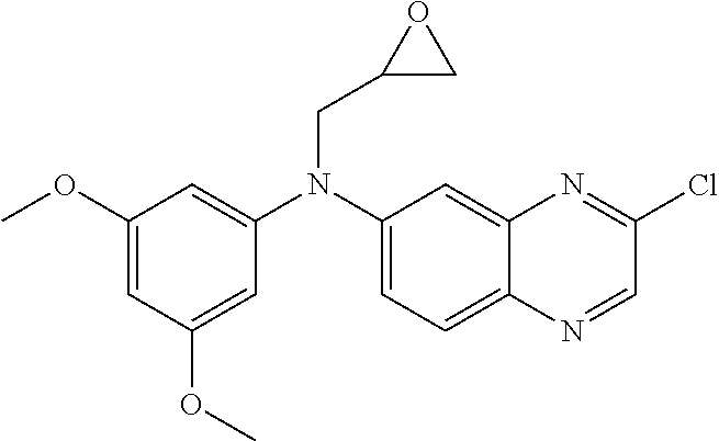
C1(OC)=CC(OC)=CC(N(C2=CC=C3C(=C2)N=C(Cl)C=N3)CC2CO2)=C1
